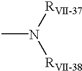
[RVII-37]N([RVII-38])C
